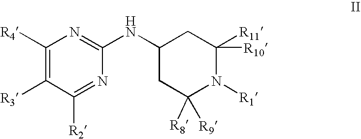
C1([R4])=C([R3])C([R2])=NC(NC2CC([R8])([R9])N([R1])C([R10])([R11])C2)=N1
